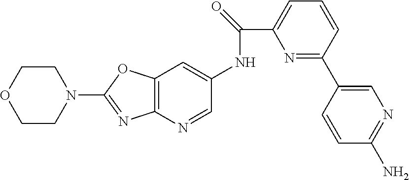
C1CN(C2=NC3=C(O2)C=C(NC(C2=CC=CC(C4=CN=C(N)C=C4)=N2)=O)C=N3)CCO1
